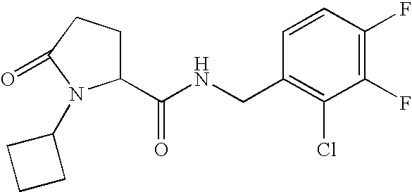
C(NCC1=C(Cl)C(F)=C(F)C=C1)(=O)C1CCC(=O)N1C1CCC1
